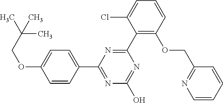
N1=C(O)N=C(C2=CC=C(OCC(C)(C)C)C=C2)N=C1C1=C(OCC2=NC=CC=C2)C=CC=C1Cl
